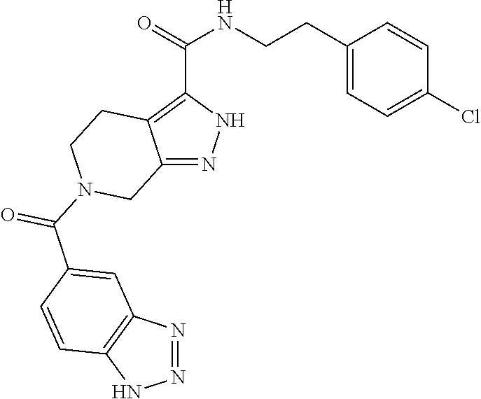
O=C(C1=C2C(=NN1)CN(C(C1=CC3=C(NN=N3)C=C1)=O)CC2)NCCC1=CC=C(Cl)C=C1
